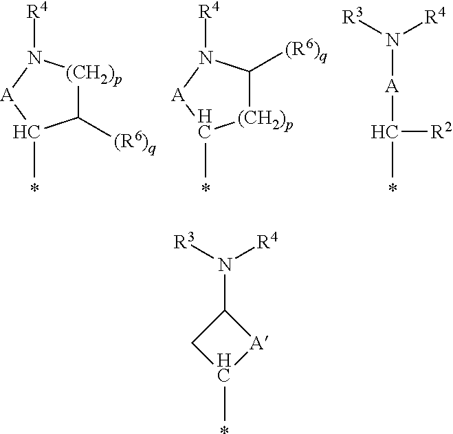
C1([(R6)q])[(CH2)p]N([R4])[A]C1C.*.[(CH2)p]1C([(R6)q])N([R4])[A]C1C.*.C(C)([A]N([R4])[R3])[R2].*.C1(N([R4])[R3])CC(C)[A]1.*
